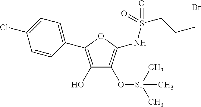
C1(O)=C(C2=CC=C(Cl)C=C2)OC(NS(CCCBr)(=O)=O)=C1O[Si](C)(C)C
